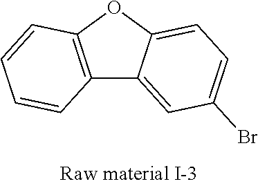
C12=C(OC3=CC=C(Br)C=C13)C=CC=C2
